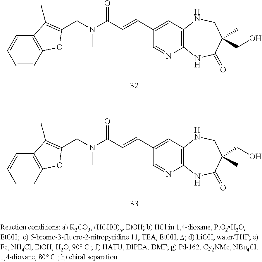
C1=CC2=C(C=C1)C(C)=C(CN(C)C(C=CC1=CC3=C(NC(=O)C(C)(CO)CN3)N=C1)=O)O2.C1=CC2=C(C=C1)C(C)=C(CN(C)C(C=CC1=CC3=C(NC(=O)C(C)(CO)CN3)N=C1)=O)O2
